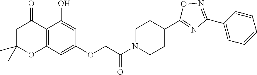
C1=CC(C2=NOC(C3CCN(C(COC4=CC5=C(C(O)=C4)C(=O)CC(C)(C)O5)=O)CC3)=N2)=CC=C1
